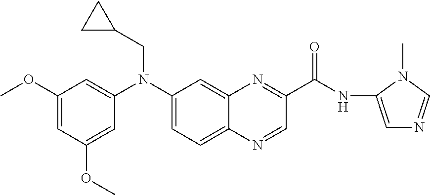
C1(OC)=CC(OC)=CC(N(C2=CC=C3C(=C2)N=C(C(NC2=CN=CN2C)=O)C=N3)CC2CC2)=C1
